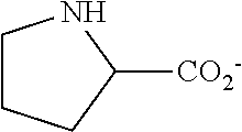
C1CCC([CO2-])N1
